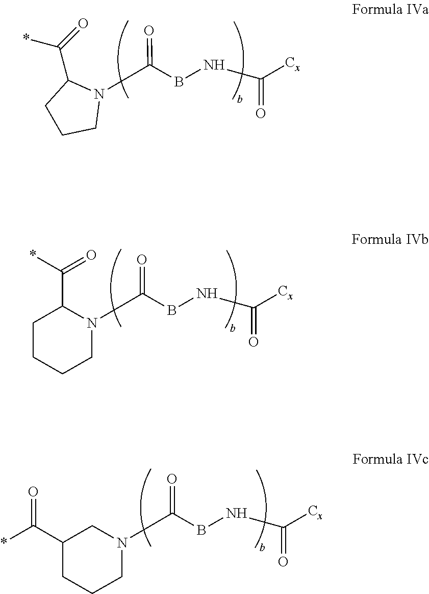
N1(C(BNC(=O)[Cx])=O)C(C(=O)*)CCC1.N1(C(BNC(=O)[Cx])=O)C(C(*)=O)CCCC1.N1(C(BNC(=O)[Cx])=O)CC(C(=O)*)CCC1
